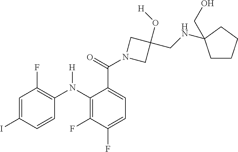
C1=C(I)C=CC(N(C2=C(F)C(F)=CC=C2C(N2CC(O[H])(CNC3(CO)CCCC3)C2)=O)[H])=C1F
